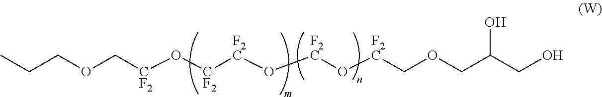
O([CF2]COCCC)[CF2][F2C]O[F2C]O[F2C]COCC(CO)O
